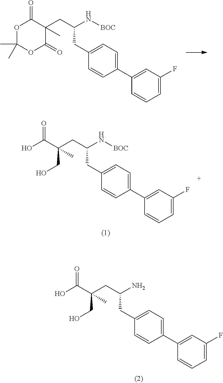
C(CC1=CC=C(C2=CC(F)=CC=C2)C=C1)(CC1(C)C(=O)OC(C)(C)OC1=O)N[BOC].C(CC1=CC=C(C2=CC(F)=CC=C2)C=C1)(CC(C(O)=O)(C)CO)N.C(CC1=CC=C(C2=CC(F)=CC=C2)C=C1)(CC(C(O)=O)(C)CO)N[BOC]
